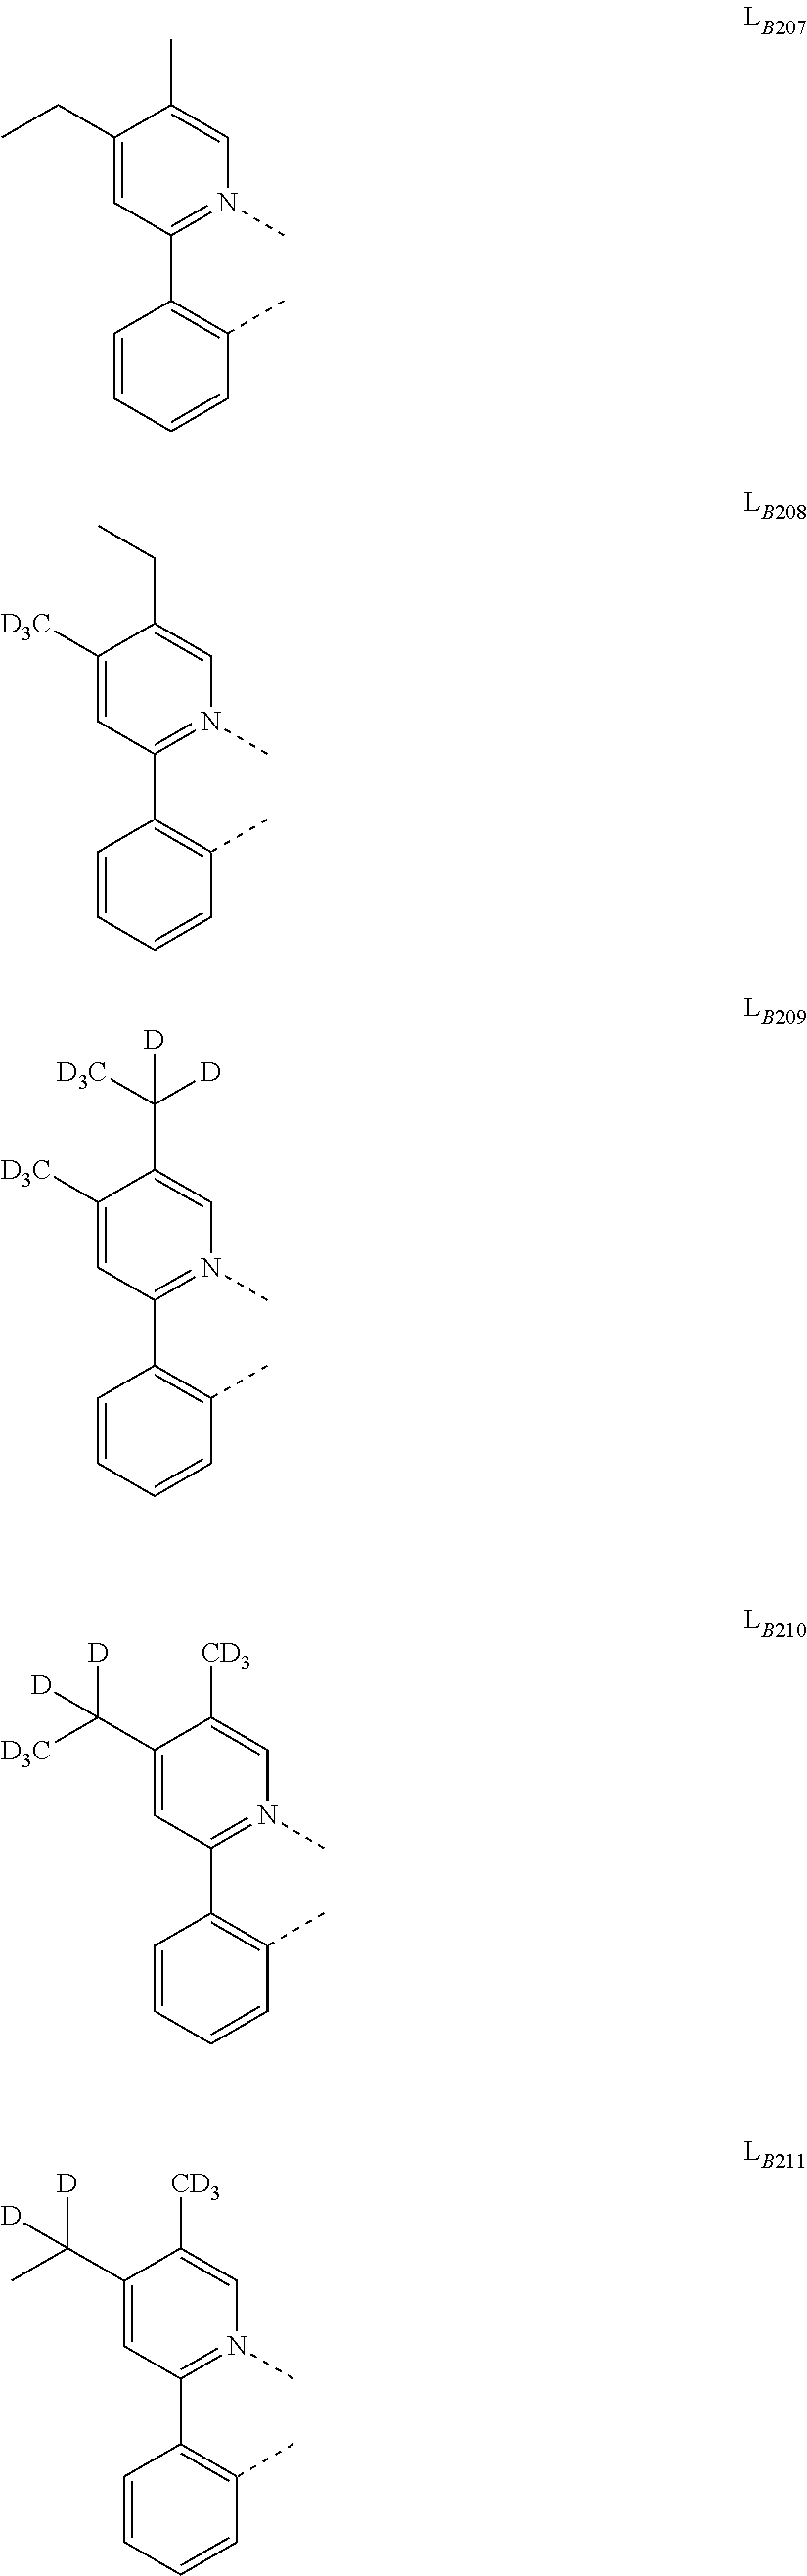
C1(CC)=CC(C2=C(C)C=CC=C2)=N(C)C=C1C.C1([D3C])=CC(C2=C(C)C=CC=C2)=N(C)C=C1CC.C1([D3C])=CC(C2=C(C)C=CC=C2)=N(C)C=C1C([D3C])([D])[D].C1(C([D3C])([D])[D])=CC(C2=C(C)C=CC=C2)=N(C)C=C1[CD3].C1(C(C)([D])[D])=CC(C2=C(C)C=CC=C2)=N(C)C=C1[CD3]
